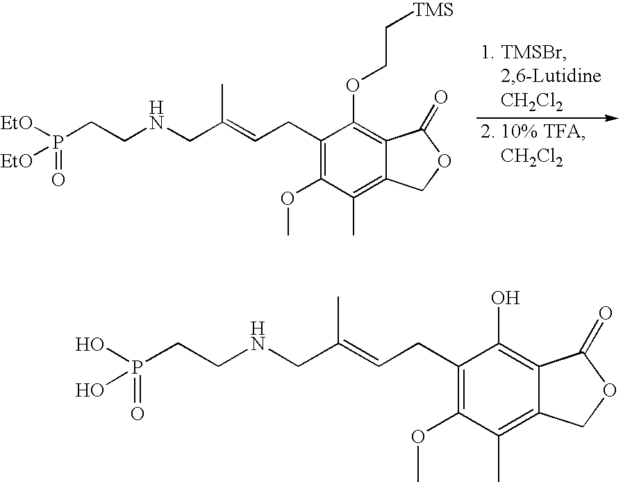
C1(CC=C(CNCCP(O)(=O)O)C)=C(OC)C(C)=C2C(=C1O)C(=O)OC2.C1(CC=C(CNCCP([EtO])(=O)[EtO])C)=C(OC)C(C)=C2C(=C1OCC[TMS])C(=O)OC2
